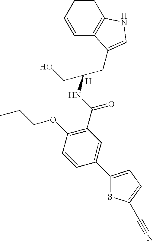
C1=CC=CC2=C1NC=C2CC(CO)NC(C1=C(OCCC)C=CC(C2=CC=C(C#N)S2)=C1)=O.[H]
